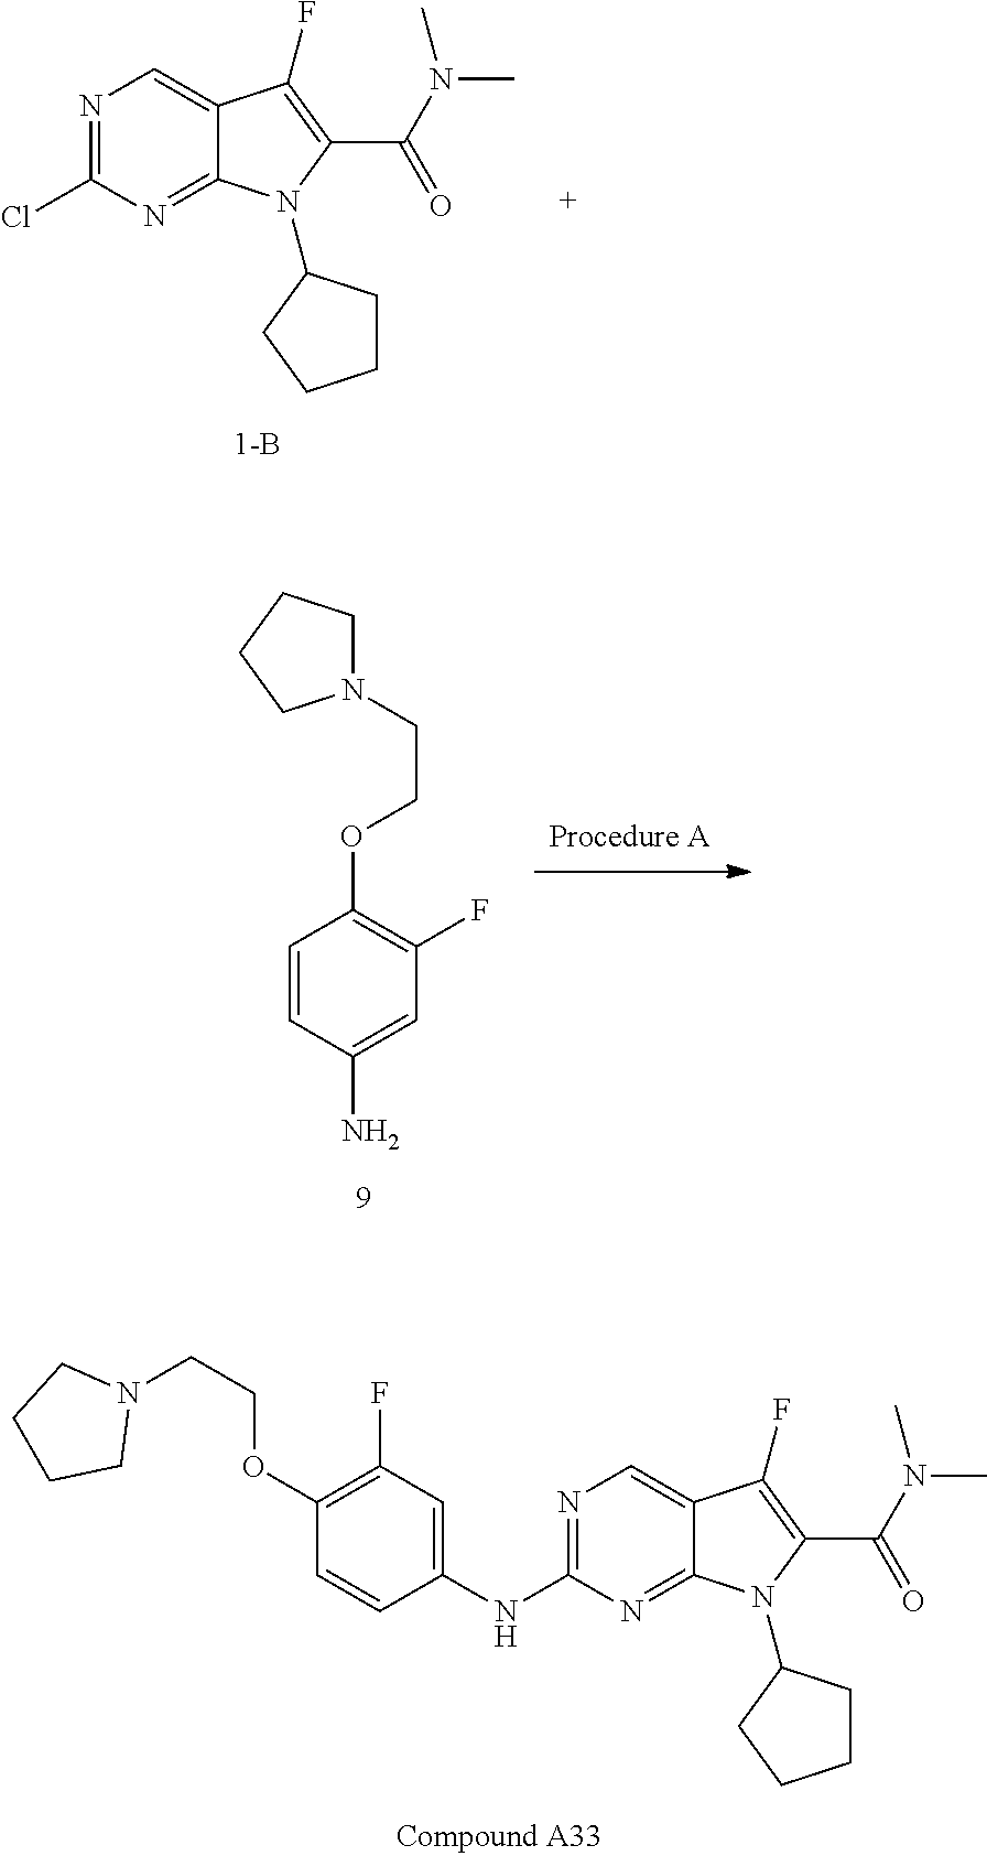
N1=C(Cl)N=C2C(=C1)C(F)=C(C(N(C)C)=O)N2C1CCCC1.C1=C(NC2=NC=C3C(=N2)N(C2CCCC2)C(C(N(C)C)=O)=C3F)C=CC(OCCN2CCCC2)=C1F.C1=C(N)C=CC(OCCN2CCCC2)=C1F
